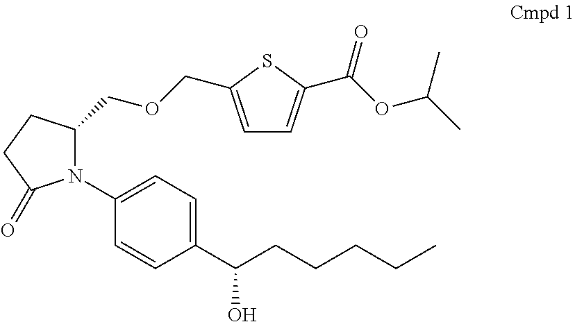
C1=C(COCC2N(C3=CC=C(C(CCCCC)O)C=C3)C(=O)CC2)SC(C(=O)OC(C)C)=C1
